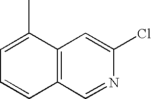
C1=C(C)C2=C(C=C1)C=NC(Cl)=C2
